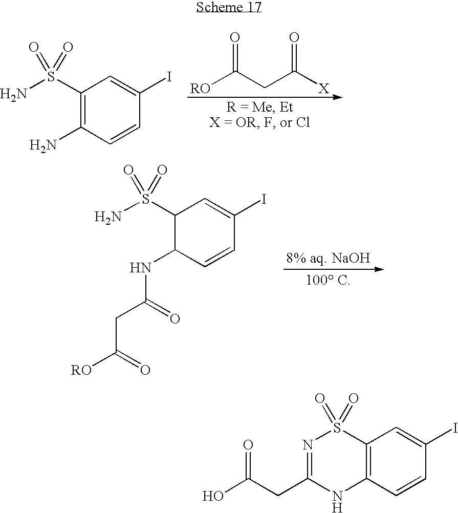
C1(S(N)(=O)=O)=C(N)C=CC(I)=C1.O=C(CC([X])=O)[RO].C1(S(N)(=O)=O)C(NC(CC([RO])=O)=O)C=CC(I)=C1.C12=C(C=CC(I)=C1)NC(CC(O)=O)=NS2(=O)=O
